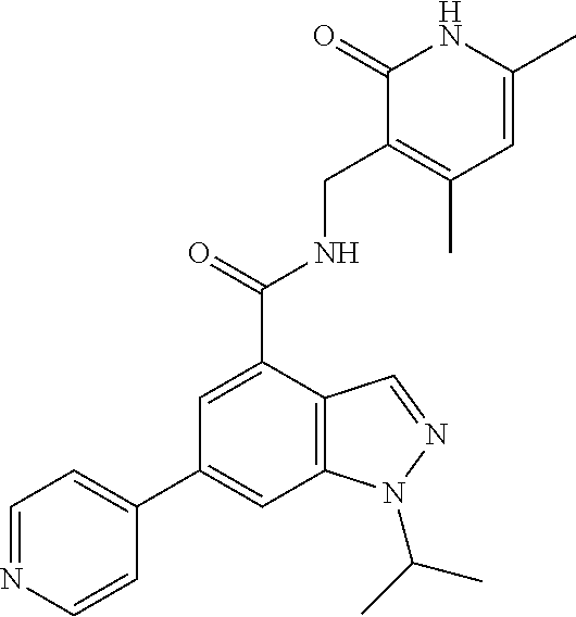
C1(C2=CC=NC=C2)=CC2=C(C(C(NCC3=C(C)C=C(C)NC3=O)=O)=C1)C=NN2C(C)C
